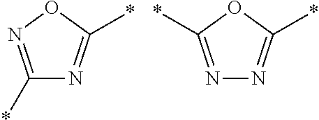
C1(*)=NOC(*)=N1.N1=C(*)OC(*)=N1
